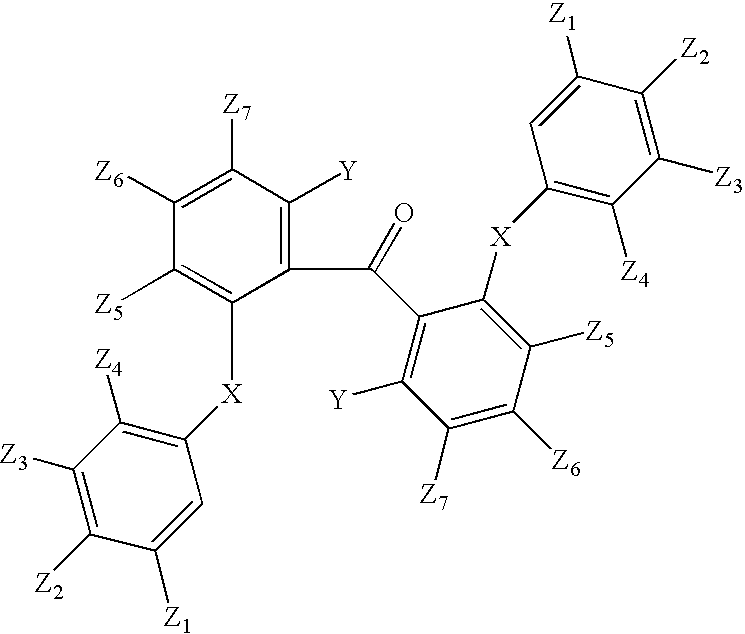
C1(C(C2=C([Y])C([Z7])=C([Z6])C([Z5])=C2[X]C2=C([Z4])C([Z3])=C([Z2])C([Z1])=C2)=O)=C([Y])C([Z7])=C([Z6])C([Z5])=C1[X]C1=C([Z4])C([Z3])=C([Z2])C([Z1])=C1
